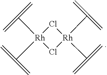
Cl1[Rh](C(=C)=C)(C(=C)=C)Cl[Rh]1(C(=C)=C)C(=C)=C
